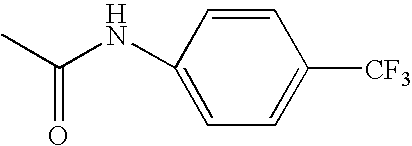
C(NC1=CC=C([CF3])C=C1)(C)=O
